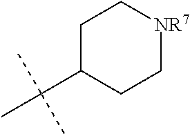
C1C(C(C)(C)C)CC[NR7]C1
